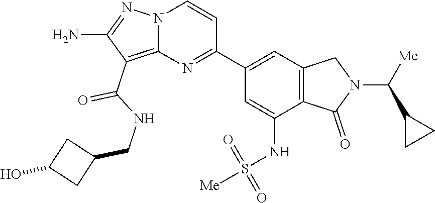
C12=C(C(NCC3CC(O)C3)=O)C(N)=NN1C=CC(C1=CC3=C(C(NS([Me])(=O)=O)=C1)C(=O)N(C([Me])C1CC1)C3)=N2
